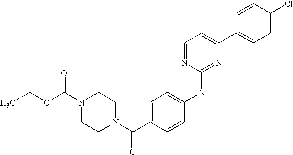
C1=CC(C2=CC=NC(NC3=CC=C(C(N4CCN(C(OCC)=O)CC4)=O)C=C3)=N2)=CC=C1Cl
